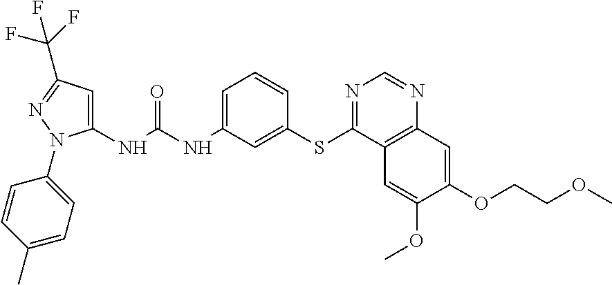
C1(NC(NC2=CC=CC(SC3=NC=NC4=C3C=C(OC)C(OCCOC)=C4)=C2)=O)=CC(C(F)(F)F)=NN1C1=CC=C(C)C=C1
